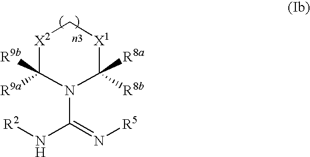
[X2]1C([R9a])([R9b])N(C(=N[R5])N[R2])C([R8b])([R8a])[X1]C1
